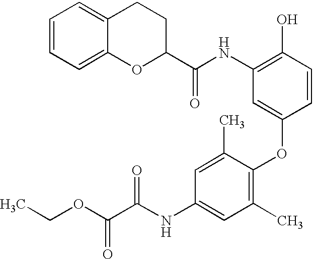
C1(O)=C(NC(=O)C2OC3=CC=CC=C3CC2)C=C(OC2=C(C)C=C(NC(=O)C(=O)OCC)C=C2C)C=C1
